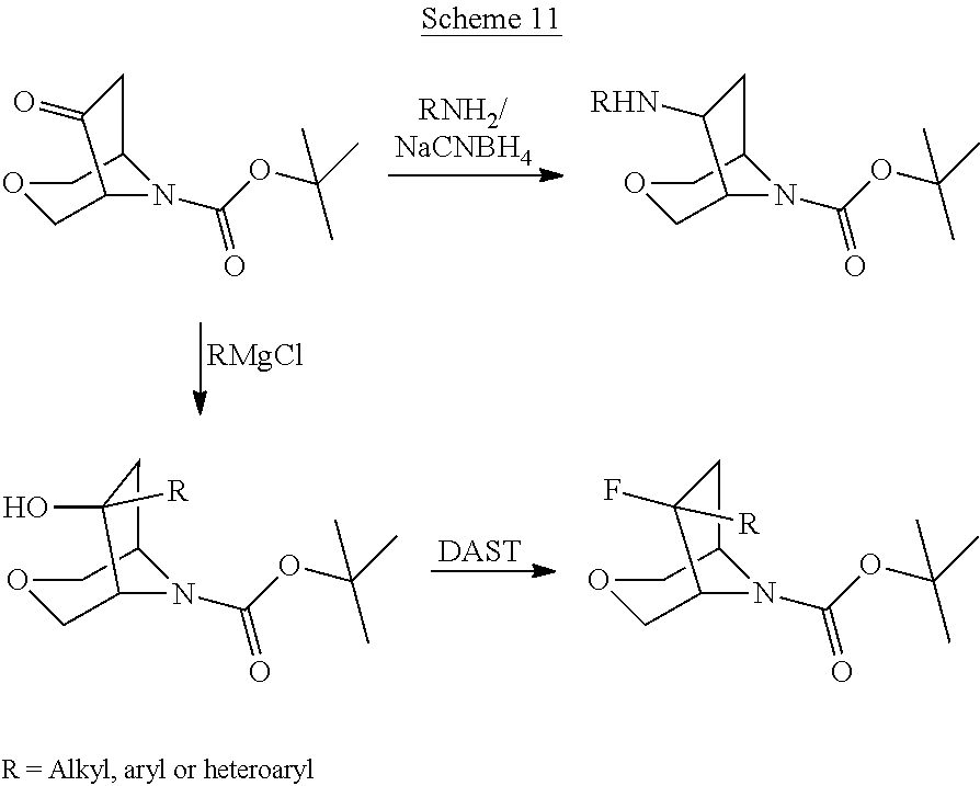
[DAST].O1CC2N(C(OC(C)(C)C)=O)C(C1)CC2(O)[R].O1CC2N(C(OC(C)(C)C)=O)C(C1)CC2(F)[R].[RMgCl].O1CC2N(C(OC(C)(C)C)=O)C(C1)CC2=O.O1CC2N(C(OC(C)(C)C)=O)C(C1)CC2[RHN]
